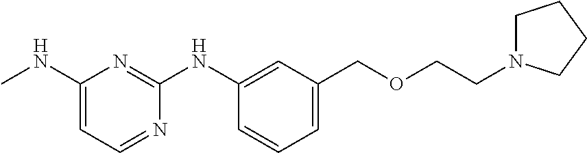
C1(NC)=CC=NC(NC2=CC(COCCN3CCCC3)=CC=C2)=N1
